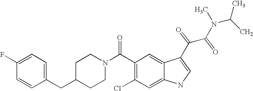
C1(F)=CC=C(CC2CCN(C(C3=C(Cl)C=C4C(=C3)C(C(C(N(C)C(C)C)=O)=O)=CN4)=O)CC2)C=C1
